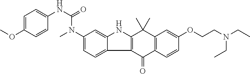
C1(N(C(NC2=CC=C(OC)C=C2)=O)C)=CC=C2C(=C1)NC1=C2C(=O)C2=C(C1(C)C)C=C(OCCN(CC)CC)C=C2
